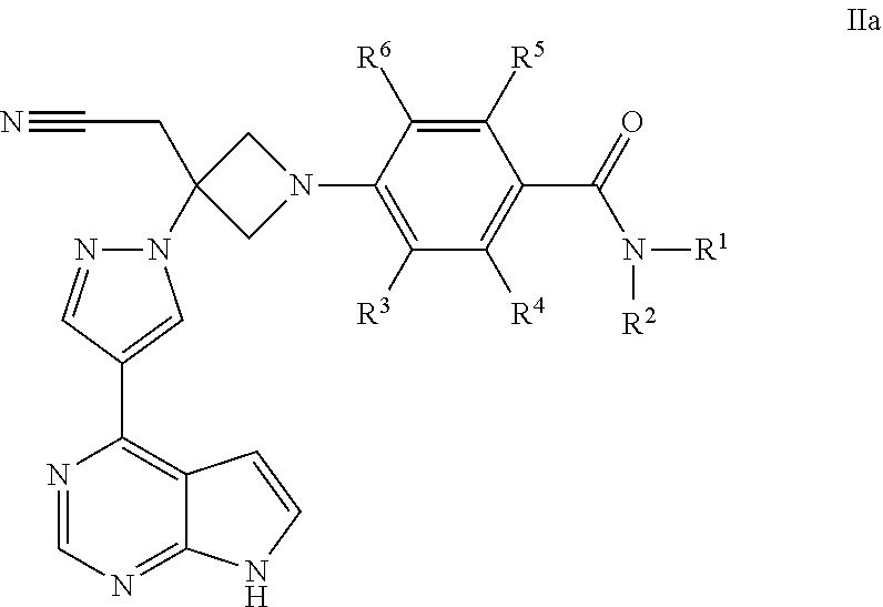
N1=CN=C2C(=C1C1=CN(C3(CC#N)CN(C4=C([R3])C([R4])=C(C(=O)N([R1])[R2])C([R5])=C4[R6])C3)N=C1)C=CN2
